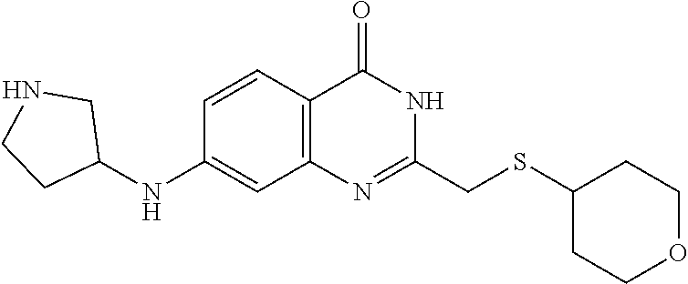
C1(NC2=CC3=C(C=C2)C(=O)NC(CSC2CCOCC2)=N3)CNCC1
